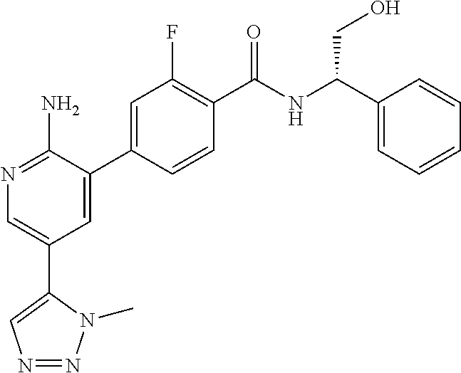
N1=C(N)C(C2=CC(F)=C(C(NC(C3=CC=CC=C3)CO)=O)C=C2)=CC(C2=CN=NN2C)=C1
